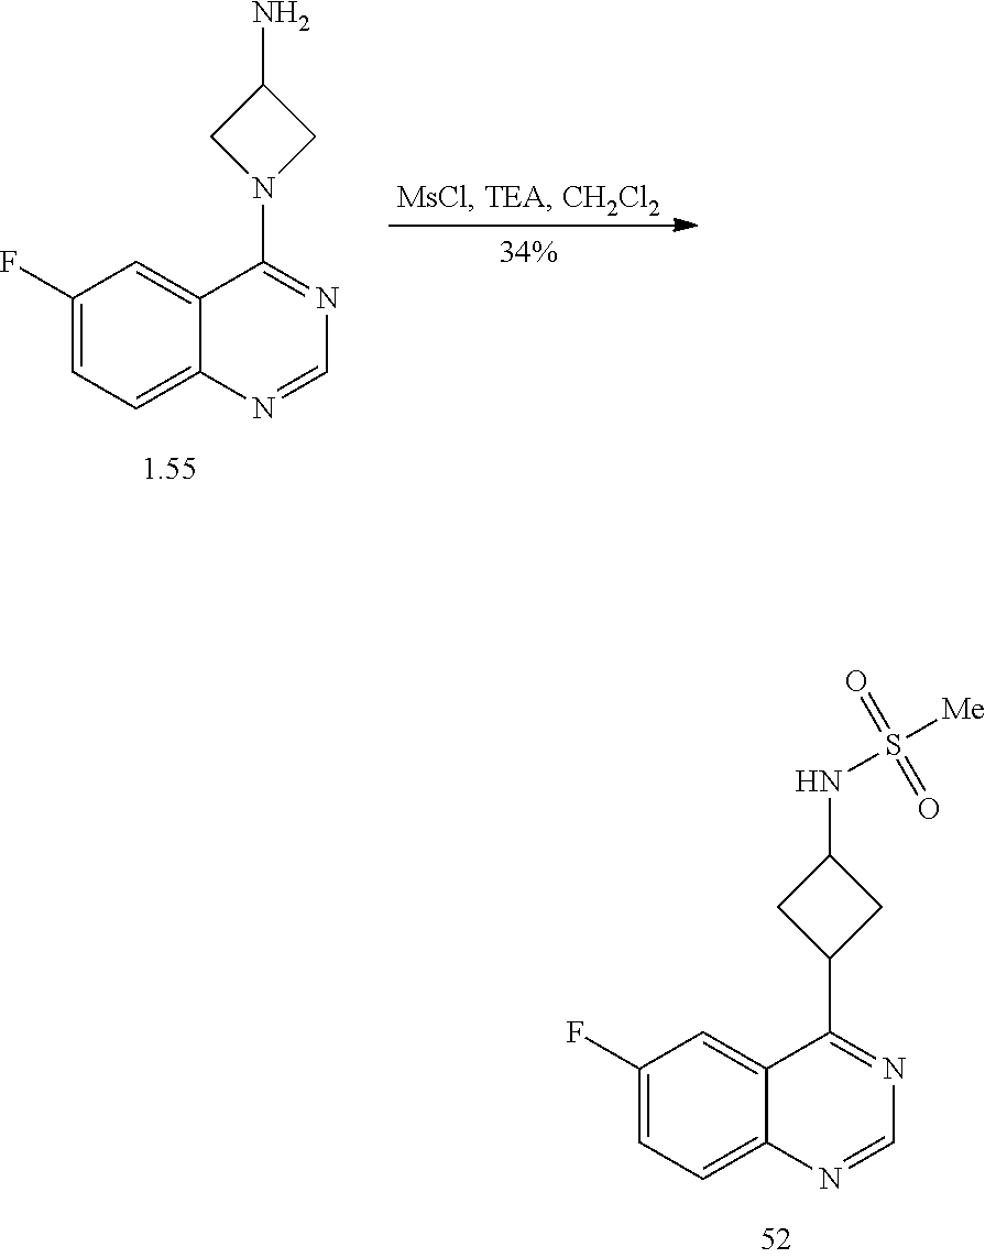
C1(F)=CC=C2C(=C1)C(N1CC(N)C1)=NC=N2.C1(F)=CC=C2C(=C1)C(C1CC(NS([Me])(=O)=O)C1)=NC=N2
